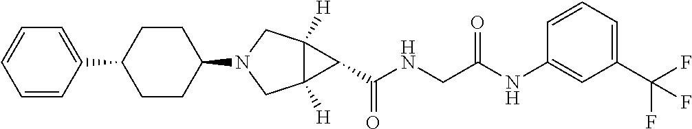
C12([H])C([H])(CN(C3CCC(C4=CC=CC=C4)CC3)C1)C2C(NCC(NC1=CC(C(F)(F)F)=CC=C1)=O)=O
